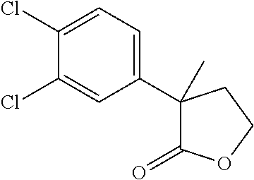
C1(C)(C2=CC=C(Cl)C(Cl)=C2)C(=O)OCC1
